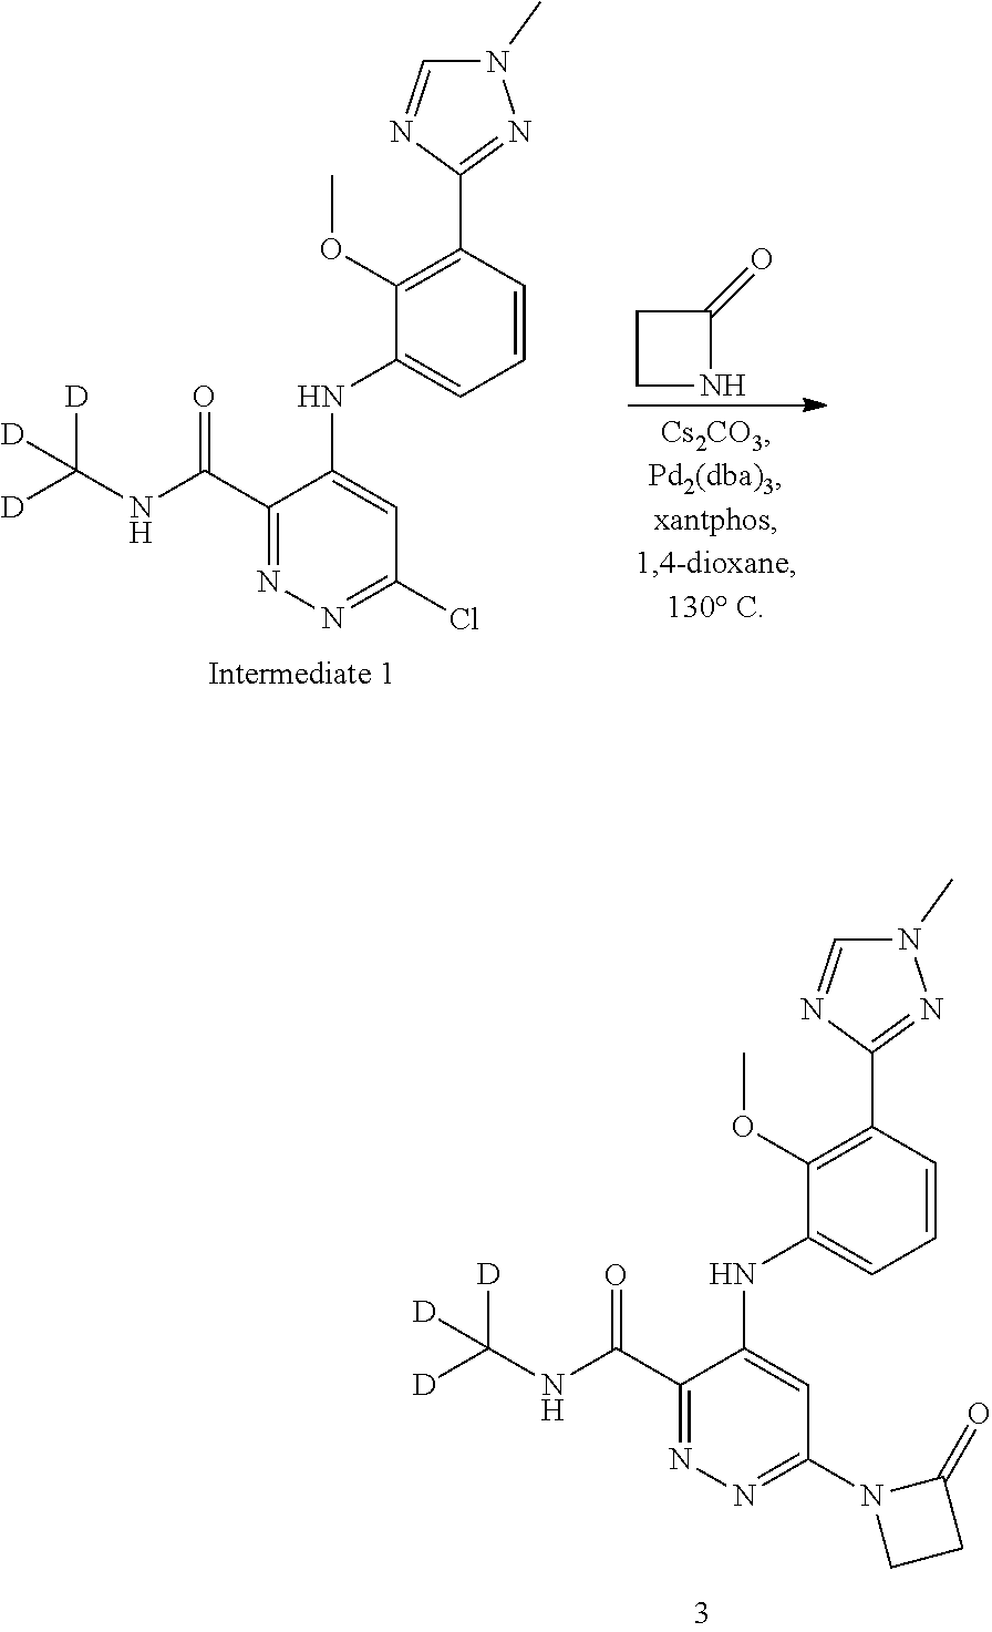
C1(C(NC([D])([D])[D])=O)=NN=C(N2CCC2=O)C=C1NC1=CC=CC(C2=NN(C)C=N2)=C1OC.C1(C(NC([D])([D])[D])=O)=NN=C(Cl)C=C1NC1=CC=CC(C2=NN(C)C=N2)=C1OC.C1CNC1=O
